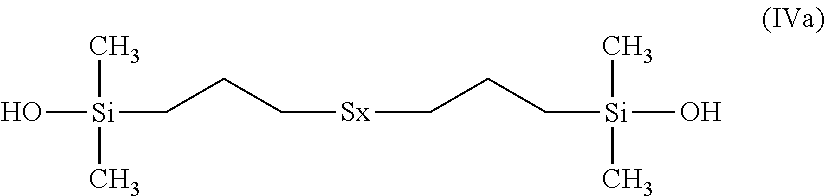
O[Si](CCC[Sx]CCC[Si](O)(C)C)(C)C
